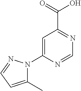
C1=C(N2C(C)=CC=N2)N=CN=C1C(=O)O
